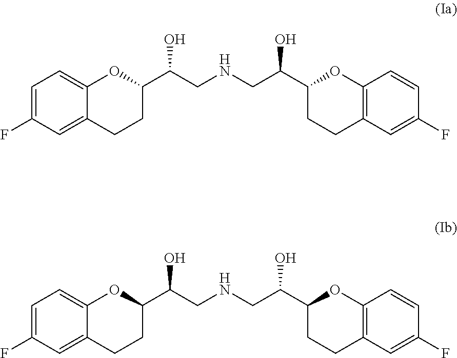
C1=C(F)C=C2C(=C1)OC(C(CNCC(C1CCC3=C(O1)C=CC(F)=C3)O)O)CC2.C1=C(F)C=C2C(=C1)OC(C(CNCC(C1CCC3=C(O1)C=CC(F)=C3)O)O)CC2
